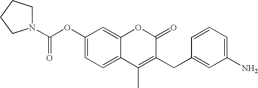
C1(OC(N2CCCC2)=O)=CC=C2C(=C1)OC(=O)C(CC1=CC(N)=CC=C1)=C2C
